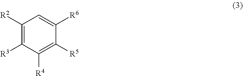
C1([R2])=C([R3])C([R4])=C([R5])C([R6])=C1
